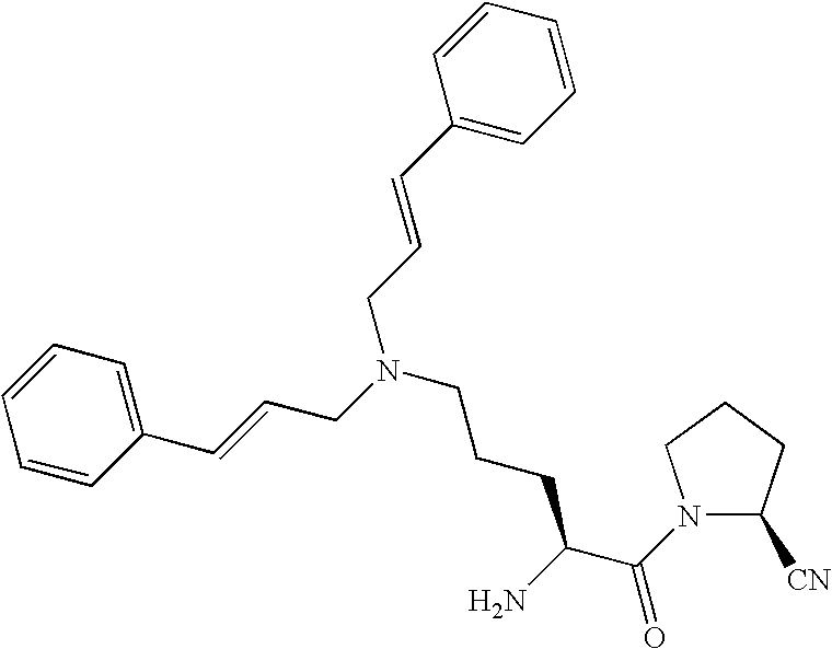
C1=CC(C=CCN(CCCC(C(N2C([CN])CCC2)=O)N)CC=CC2=CC=CC=C2)=CC=C1
